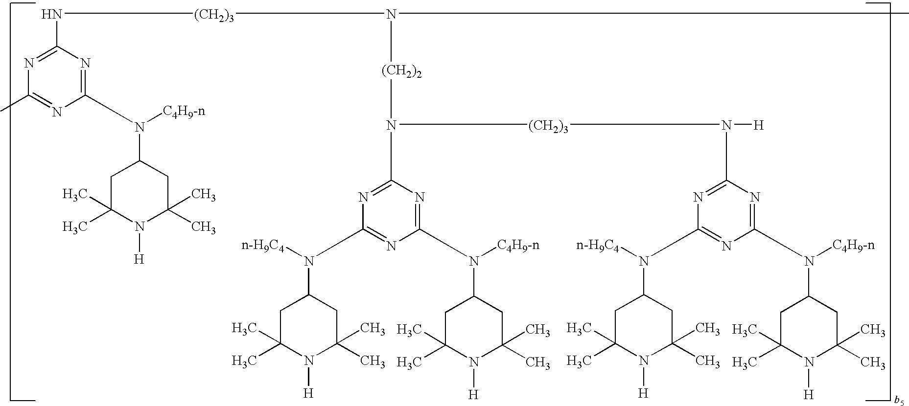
C1(C)=NC(N([C4H9-n])C2CC(C)(C)N([H])C(C)(C)C2)=NC(N[(CH2)3]N(C)[(CH2)2]N(C2=NC(N([n-H9C4])C3CC(C)(C)N([H])C(C)(C)C3)=NC(N([C4H9-n])C3CC(C)(C)N([H])C(C)(C)C3)=N2)[(CH2)3]N(C2=NC(N([n-H9C4])C3CC(C)(C)N([H])C(C)(C)C3)=NC(N([C4H9-n])C3CC(C)(C)N([H])C(C)(C)C3)=N2)[H])=N1
